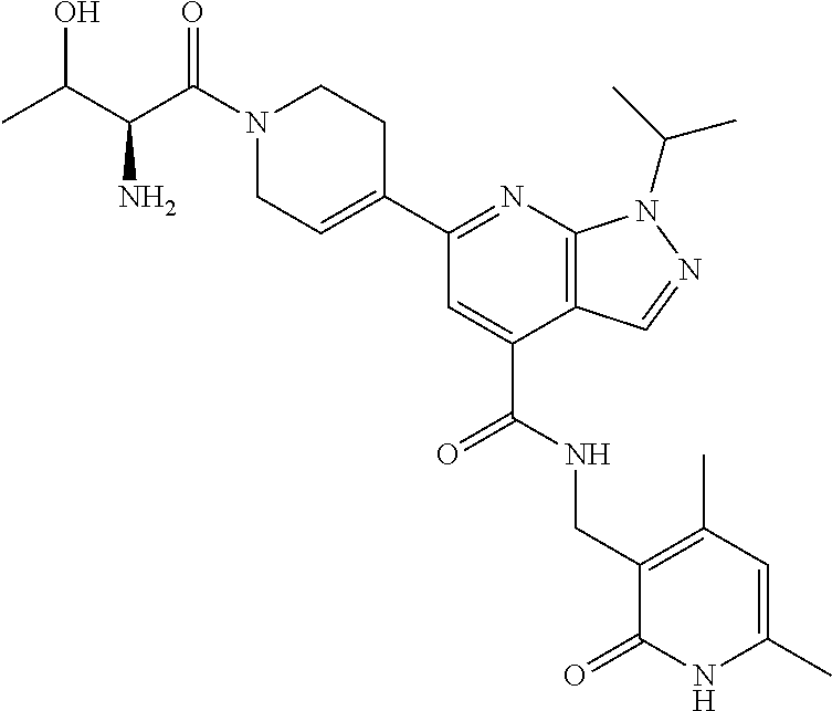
N1=C(C2=CCN(C(=O)C(N)C(C)O)CC2)C=C(C(NCC2=C(C)C=C(C)NC2=O)=O)C2=C1N(C(C)C)N=C2
